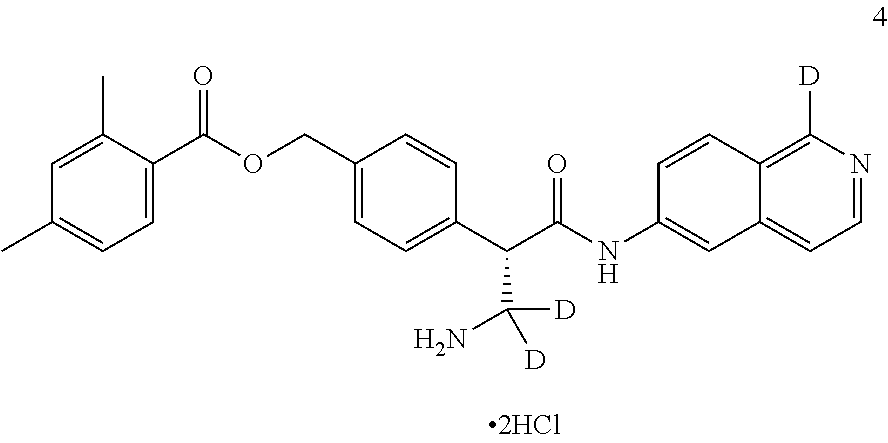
C1=C(C)C(C(OCC2=CC=C(C(C(N)([D])[D])C(NC3=CC4=CC=NC([D])=C4C=C3)=O)C=C2)=O)=CC=C1C
